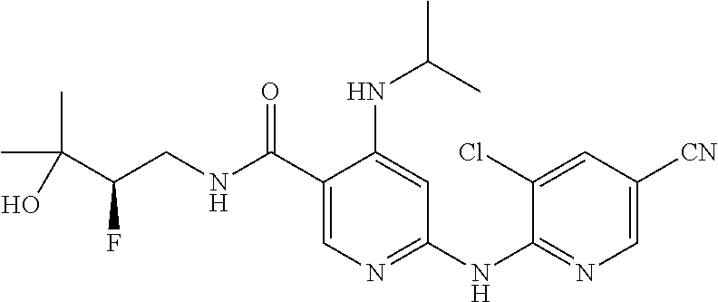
C1=C([CN])C=C(Cl)C(NC2=NC=C(C(NCC(C(C)(C)O)F)=O)C(NC(C)C)=C2)=N1
